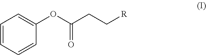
C1=CC=CC(OC(CC[R])=O)=C1
